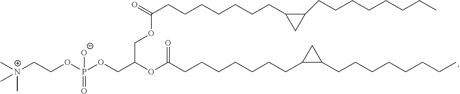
C(COP(OCC(OC(CCCCCCCC1C(CCCCCCCC)C1)=O)COC(CCCCCCCC1CC1CCCCCCCC)=O)(=O)[O-])[N+](C)(C)C
